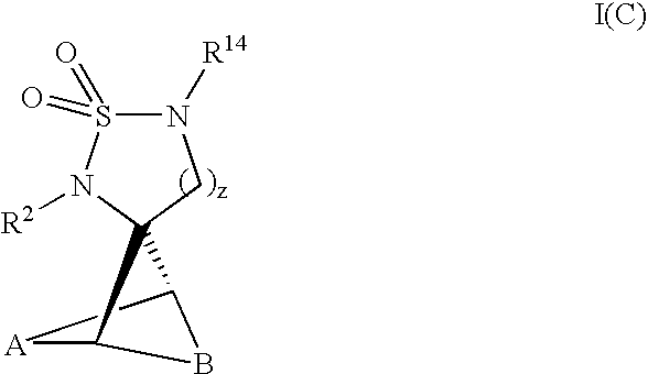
B1C2[A]C1C21N([R2])S(=O)(=O)N([R14])C1
